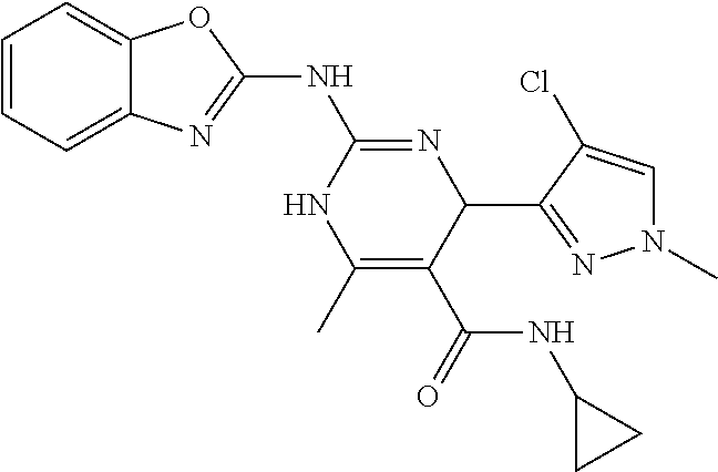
C1=CC=C2C(=C1)N=C(NC1=NC(C3=NN(C)C=C3Cl)C(C(NC3CC3)=O)=C(C)N1)O2
